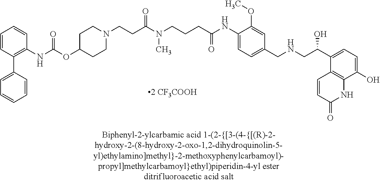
CN(CCCC(NC1=CC=C(CNCC(C2=CC=C(O)C3=C2C=CC(=O)N3)O)C=C1OC)=O)C(CCN1CCC(OC(NC2=C(C3=CC=CC=C3)C=CC=C2)=O)CC1)=O
